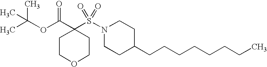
C1COCCC1(C(=O)OC(C)(C)C)S(=O)(=O)N1CCC(CCCCCCCC)CC1
